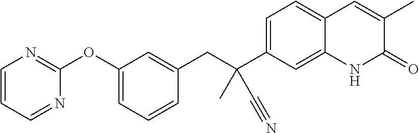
C1=C(C(CC2=CC(OC3=NC=CC=N3)=CC=C2)(C#N)C)C=C2C(=C1)C=C(C)C(=O)N2
